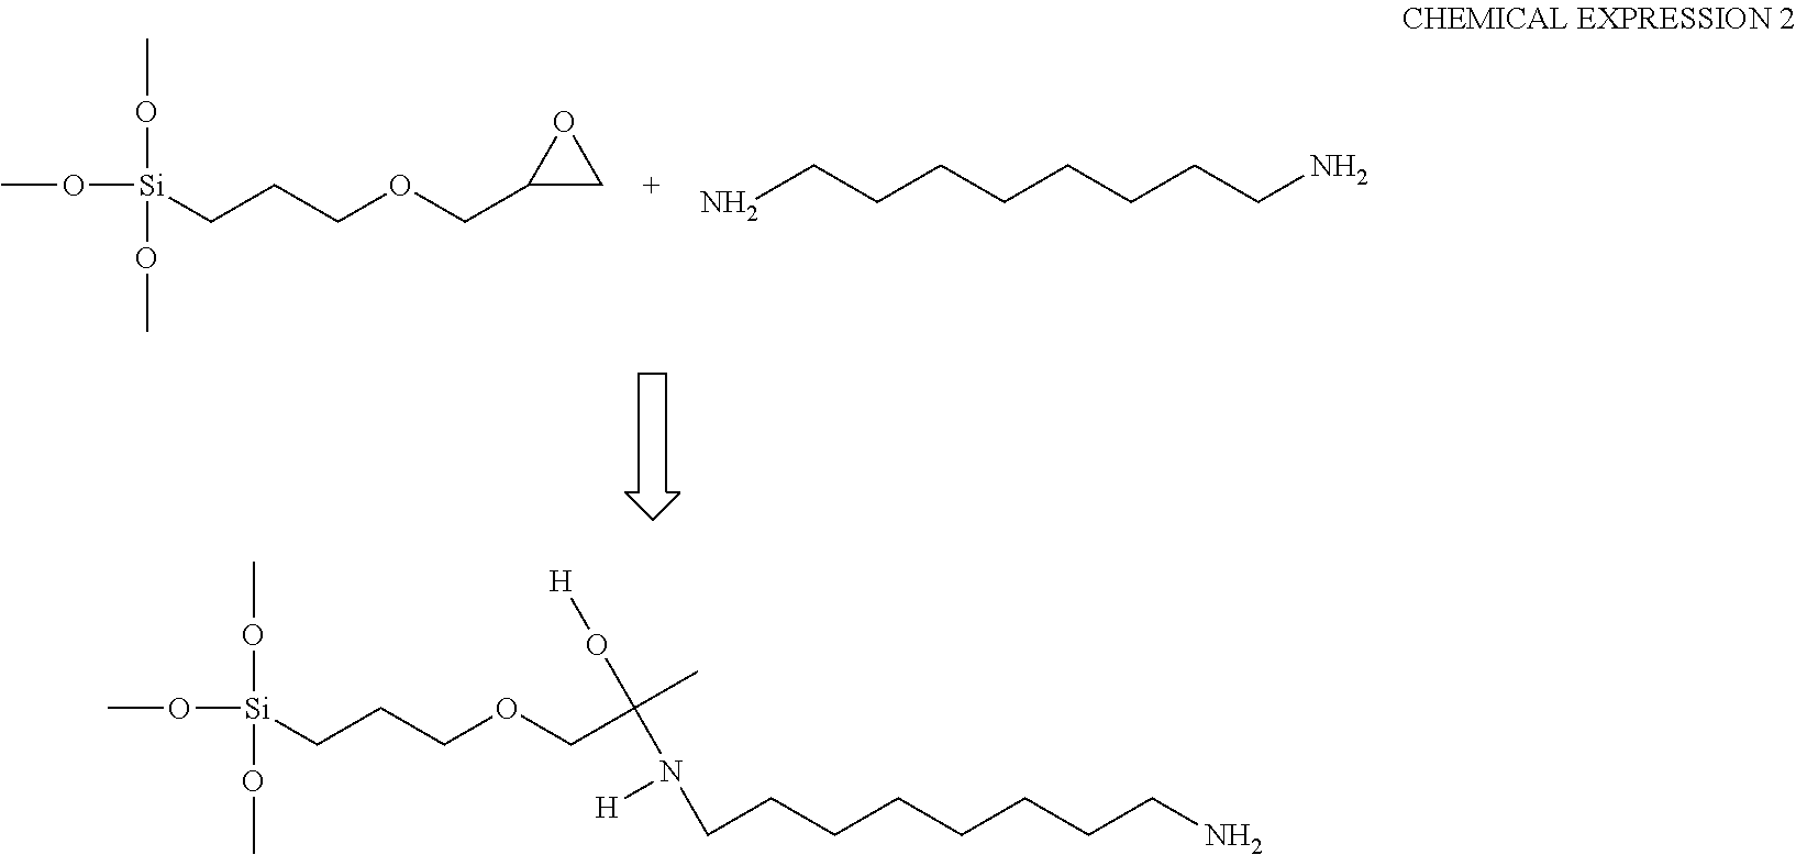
CO[Si](OC)(OC)CCCOCC1CO1.NCCCCCCCCN.CO[Si](OC)(OC)CCCOCC(C)(O[H])N(CCCCCCCCN)[H]
